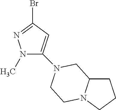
N1(C)C(N2CC3CCCN3CC2)=CC(Br)=N1
